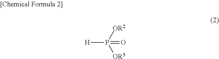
[H]P([OR3])([OR2])=O
